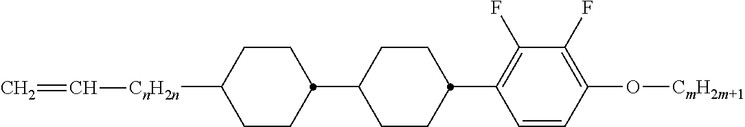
C1CC(C2=C(F)C(F)=C(O[CmH2m+1])C=C2)CCC1C1CCC([CnH2n]C=C)CC1
